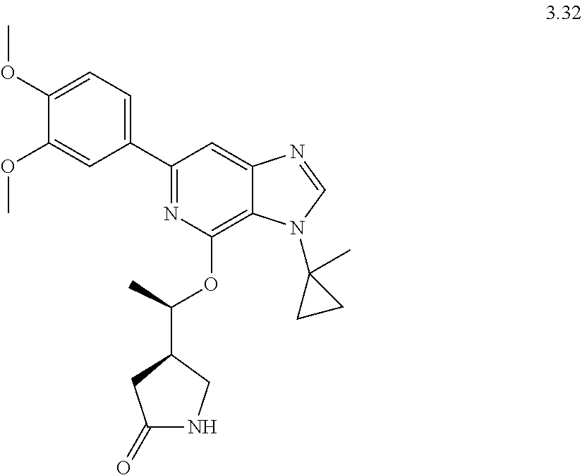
C1=C(OC)C(OC)=CC(C2=NC(OC(C3CC(=O)NC3)C)=C3C(=C2)N=CN3C2(C)CC2)=C1
